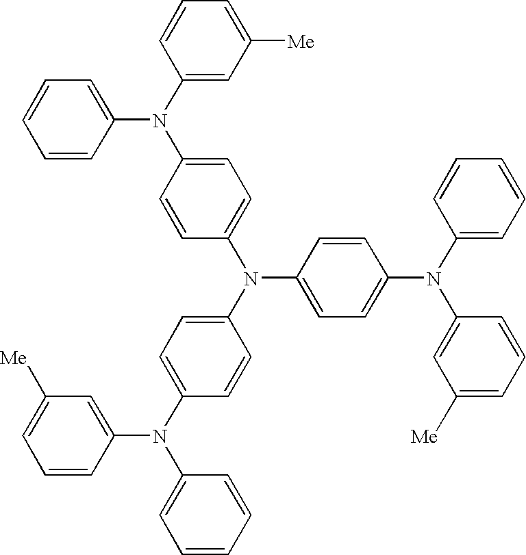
C1=C(N(C2=CC([Me])=CC=C2)C2=CC=CC=C2)C=CC(N(C2=CC=C(N(C3=CC=CC=C3)C3=CC([Me])=CC=C3)C=C2)C2=CC=C(N(C3=CC=CC=C3)C3=CC([Me])=CC=C3)C=C2)=C1
